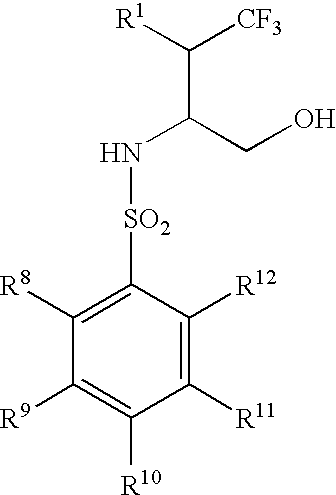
C([CF3])([R1])C(CO)N[SO2]C1=C([R8])C([R9])=C([R10])C([R11])=C1[R12]
